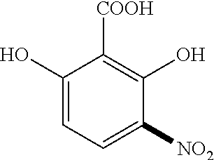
C1(O)=CC=C([NO2])C(O)=C1[COOH]
